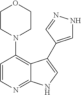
C1=CN=C2C(=C1N1CCOCC1)C(C1=CNN=C1)=CN2
